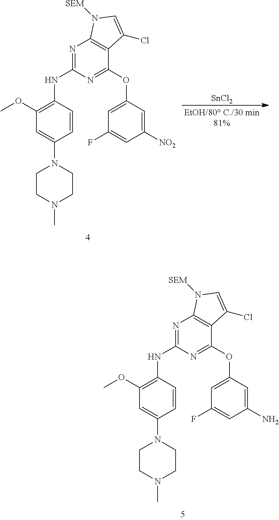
[SnCl2].C1(NC2=NC3=C(C(OC4=CC(F)=CC([NO2])=C4)=N2)C(Cl)=CN3[SEM])=C(OC)C=C(N2CCN(C)CC2)C=C1.C1(NC2=NC3=C(C(OC4=CC(F)=CC(N)=C4)=N2)C(Cl)=CN3[SEM])=C(OC)C=C(N2CCN(C)CC2)C=C1
